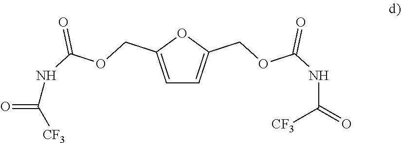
C1=C(COC(NC([CF3])=O)=O)OC(COC(NC(=O)[CF3])=O)=C1
